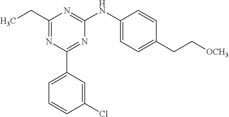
C1(Cl)=CC(C2=NC(NC3=CC=C(CC[OCH3])C=C3)=NC(CC)=N2)=CC=C1
